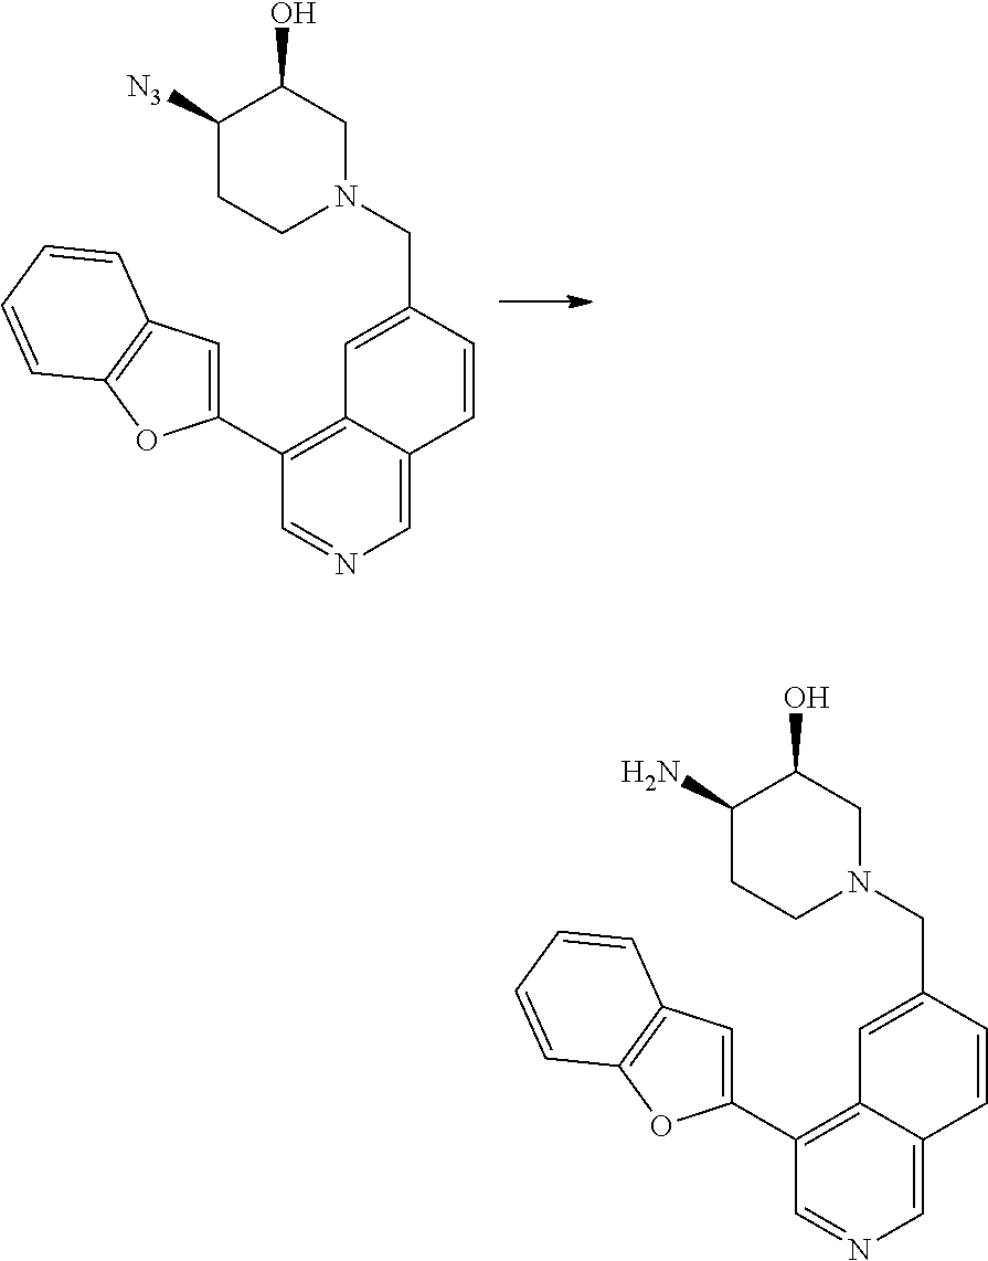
C1([N3])CCN(CC2=CC3=C(C4=CC5=C(O4)C=CC=C5)C=NC=C3C=C2)CC1O.C1(N)CCN(CC2=CC3=C(C4=CC5=C(O4)C=CC=C5)C=NC=C3C=C2)CC1O
